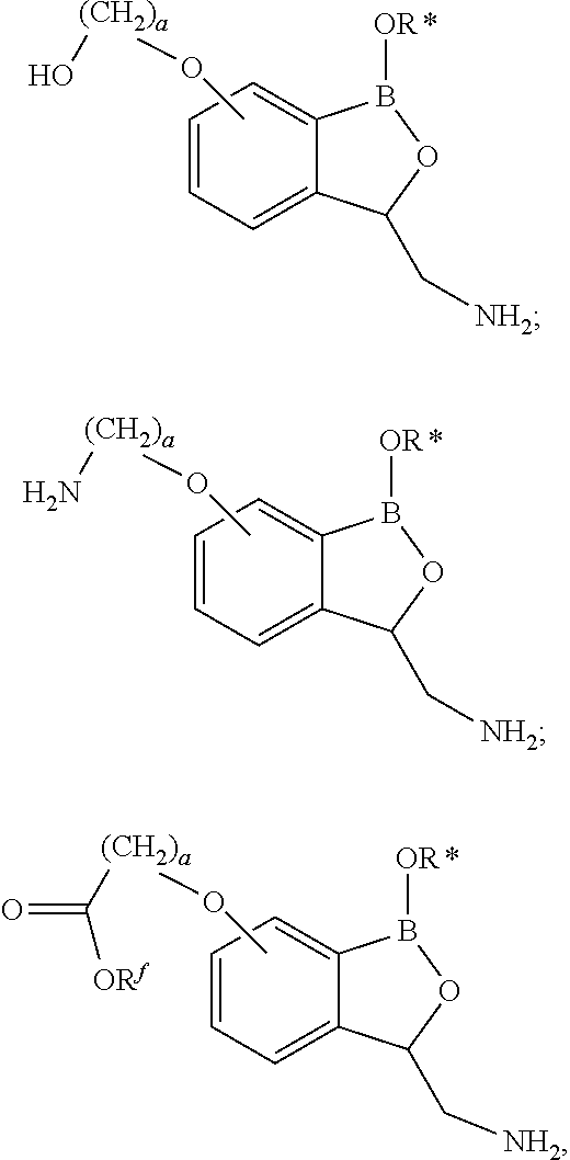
C1=CC=C2C(=C1)B([OR])OC2C[NH2].O(C)[(CH2)a]O.C1=CC=C2C(=C1)B([OR])OC2C[NH2].O(C)[(CH2)a]N.C1=CC=C2C(=C1)B([OR])OC2C[NH2].O(C)[(CH2)a]C(=O)[ORf]
